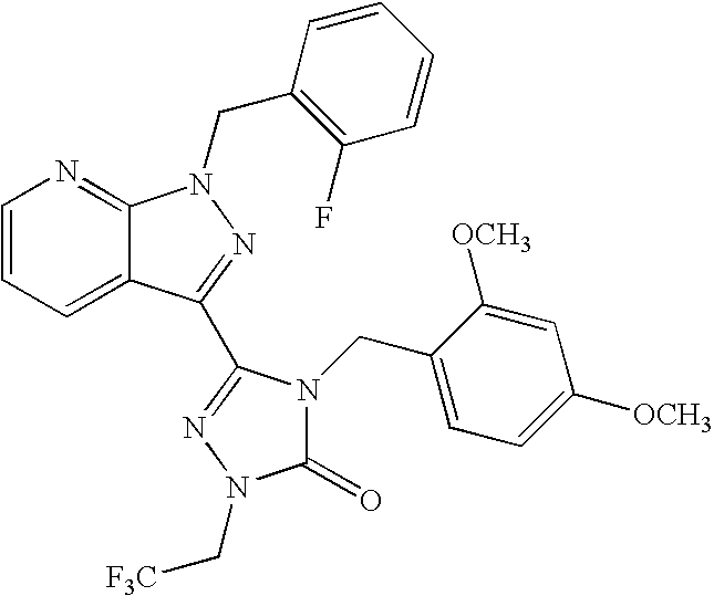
C1=CC=C2C(=N1)N(CC1=C(F)C=CC=C1)N=C2C1=NN(C[F3C])C(=O)N1CC1=CC=C([OCH3])C=C1[OCH3]
